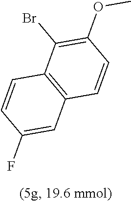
C1(F)=CC2=C(C=C1)C(Br)=C(OC)C=C2
